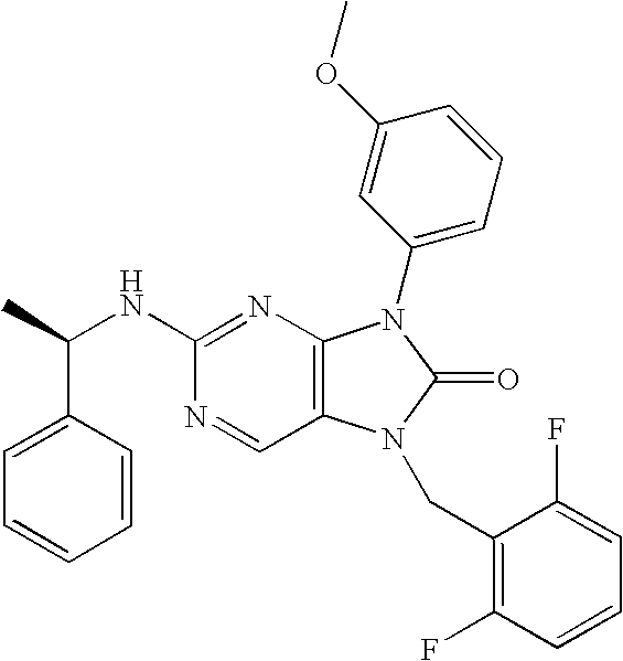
N1=CC2=C(N=C1NC(C1=CC=CC=C1)C)N(C1=CC=CC(OC)=C1)C(=O)N2CC1=C(F)C=CC=C1F
